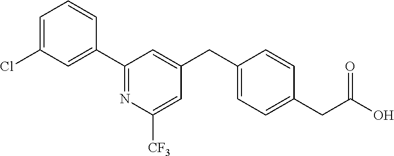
C1=C(Cl)C=C(C2=NC([CF3])=CC(CC3=CC=C(CC(O)=O)C=C3)=C2)C=C1
